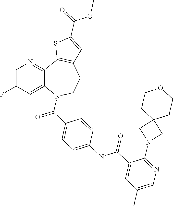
C1=C(F)C=C2C(=N1)C1=C(CCN2C(=O)C2=CC=C(NC(C3=CC(C)=CN=C3N3CC4(C3)CCOCC4)=O)C=C2)C=C(C(=O)OC)S1
